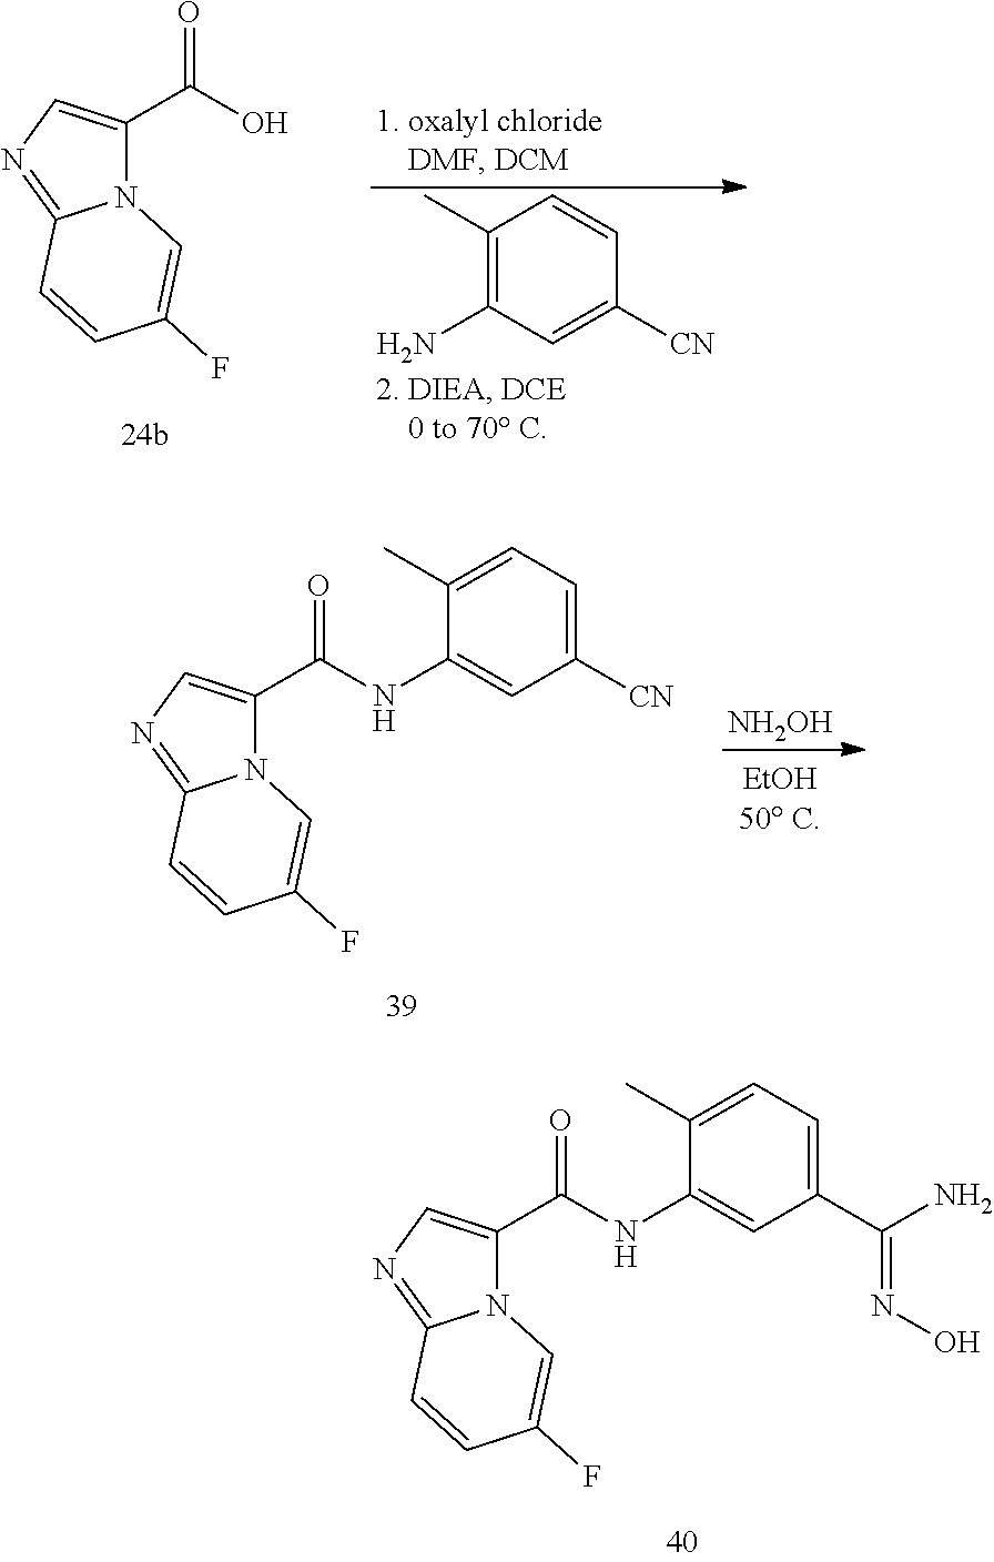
N12C(C(O)=O)=CN=C1C=CC(F)=C2.C1(C)=C(N)C=C([CN])C=C1.N12C(C(NC3=CC([CN])=CC=C3C)=O)=CN=C1C=CC(F)=C2.[NH2OH].N12C(C(NC3=CC(C(N)=NO)=CC=C3C)=O)=CN=C1C=CC(F)=C2
